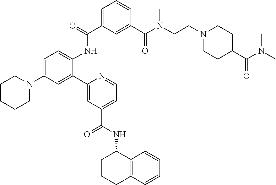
C1=C(C(=O)NC2=CC=C(N3CCCCC3)C=C2C2=CC(C(NC3CCCC4=C3C=CC=C4)=O)=CC=N2)C=C(C(N(CCN2CCC(C(N(C)C)=O)CC2)C)=O)C=C1
